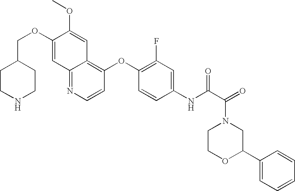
C12=NC=CC(OC3=C(F)C=C(NC(C(=O)N4CCOC(C5=CC=CC=C5)C4)=O)C=C3)=C1C=C(OC)C(OCC1CCNCC1)=C2
